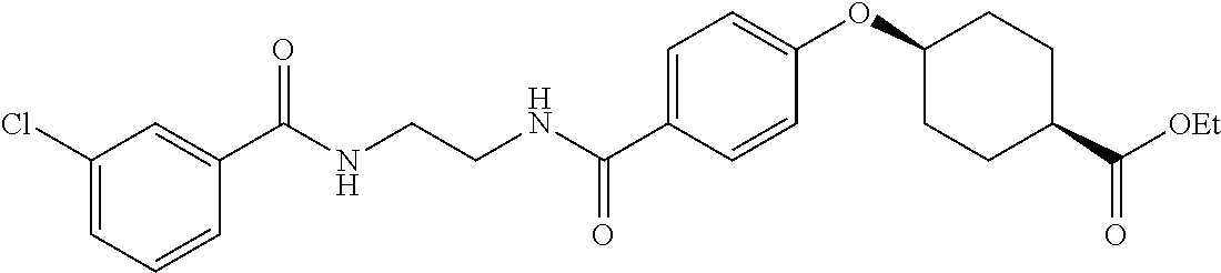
C1=C(C(NCCNC(C2=CC(Cl)=CC=C2)=O)=O)C=CC(OC2CCC(C(=O)[OEt])CC2)=C1
